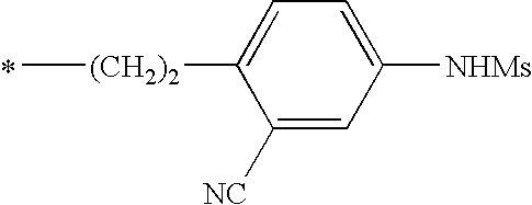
C[(CH2)2]C1=CC=C([NHMs])C=C1[NC]
